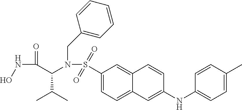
C1(S(N(C(C(NO)=O)C(C)C)CC2=CC=CC=C2)(=O)=O)=CC=C2C(=C1)C=CC(NC1=CC=C(C)C=C1)=C2
